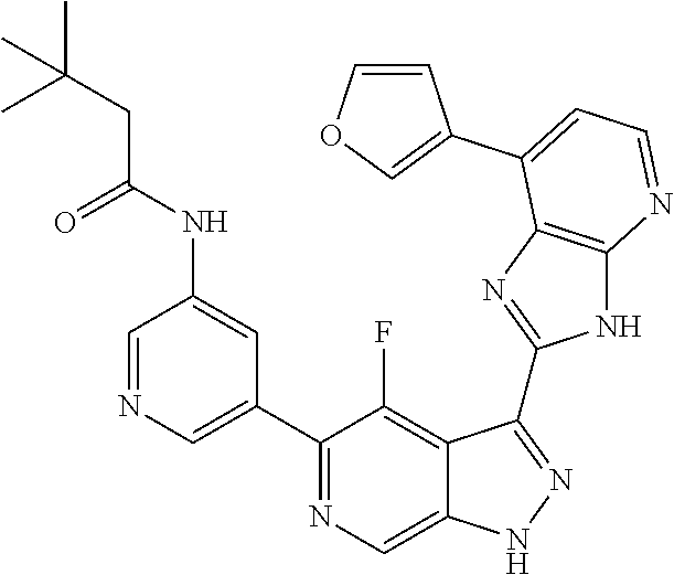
C1=NC=C(C2=NC=C3C(=C2F)C(C2=NC4=C(N2)N=CC=C4C2=COC=C2)=NN3)C=C1NC(CC(C)(C)C)=O
